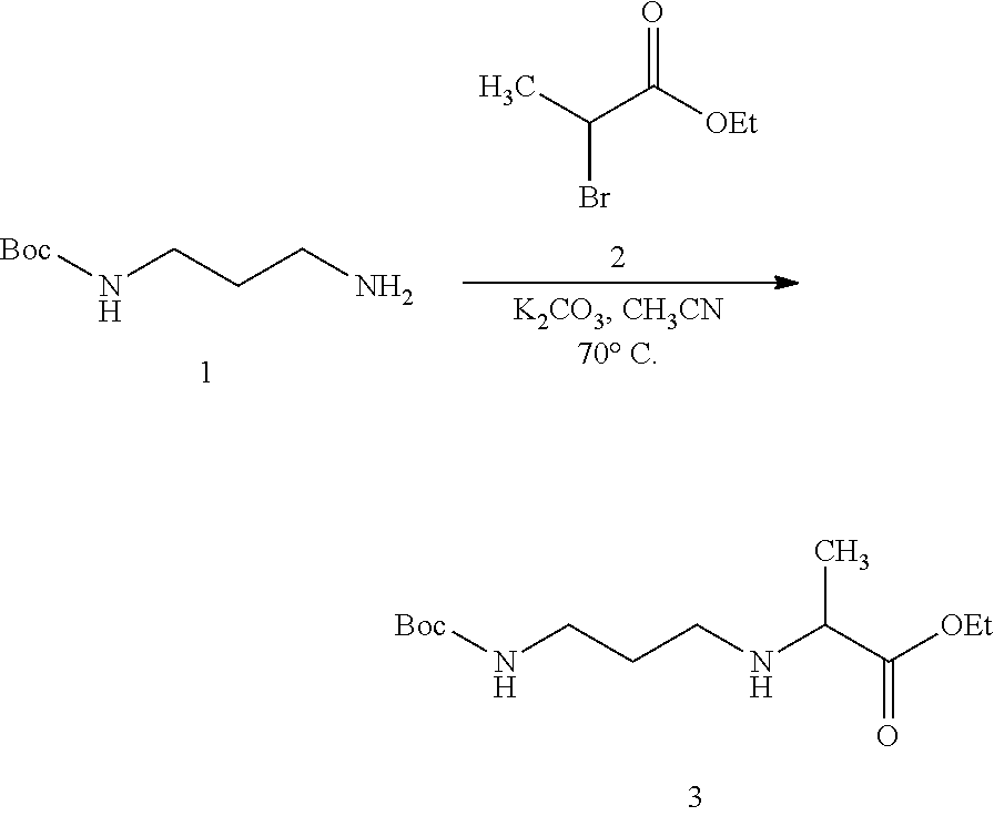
[Boc]NCCCN.O=C([OEt])C(C)Br.[Boc]NCCCNC(C([OEt])=O)C
